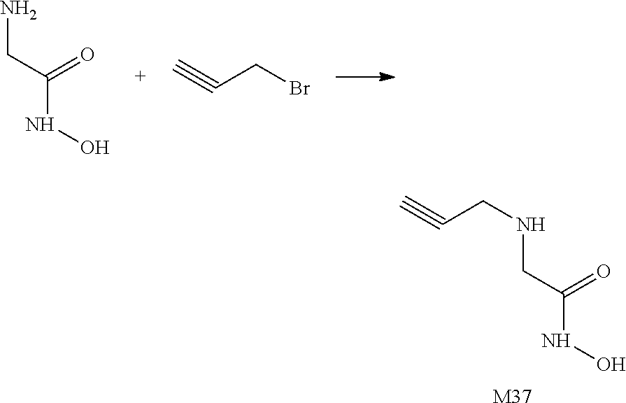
C#CCBr.NCC(NO)=O.N(CC(NO)=O)CC#C.[M37]
